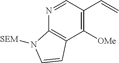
N1=CC(C=C)=C([OMe])C2=C1N([SEM])C=C2
